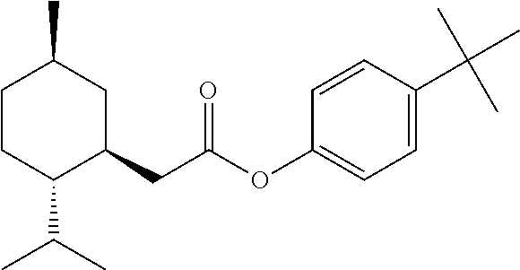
C1CC(C(C)C)C(CC(OC2=CC=C(C(C)(C)C)C=C2)=O)CC1C
